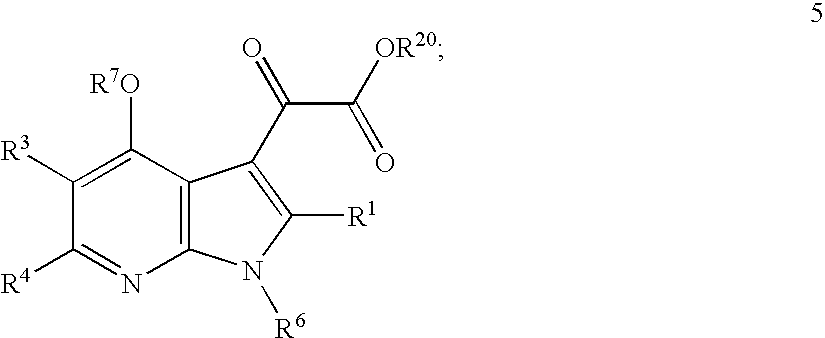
C1([R3])=C([R7O])C2=C(N=C1[R4])N([R6])C([R1])=C2C(C(=O)[OR20])=O
